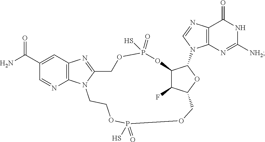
C1=NC2=C(C=C1C(N)=O)N=C1N2CCOP(=O)(S)OCC2C(F)C(C(N3C4=C(C(=O)NC([NH2])=N4)N=C3)O2)OP(=O)(S)OC1
